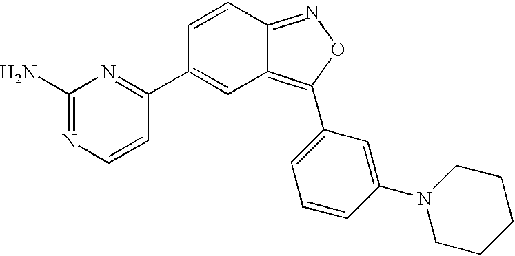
NC1=NC=CC(C2=CC3=C(C4=CC=CC(N5CCCCC5)=C4)ON=C3C=C2)=N1
